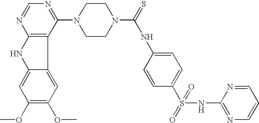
C12=C(C(N3CCN(C(NC4=CC=C(S(NC5=NC=CC=N5)(=O)=O)C=C4)=S)CC3)=NC=N1)C1=CC(OC)=C(OC)C=C1N2
